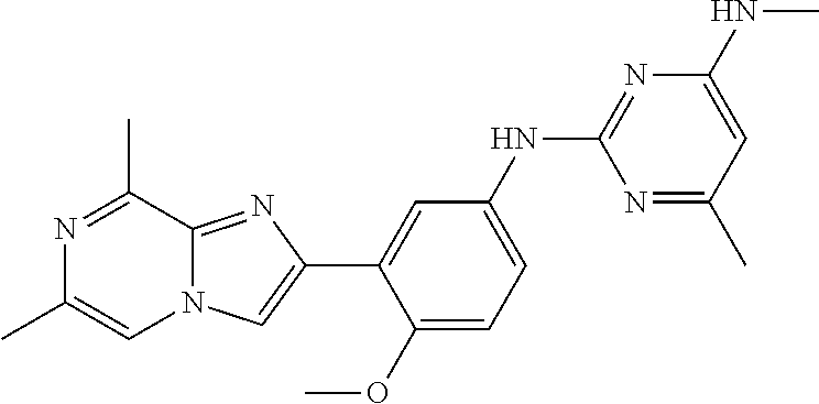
C1(OC)=CC=C(NC2=NC(NC)=CC(C)=N2)C=C1C1=CN2C(=N1)C(C)=NC(C)=C2
